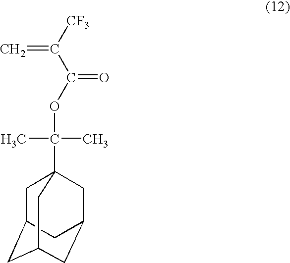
[CF3]C(C(OC(C)(C)C12CC3CC(CC(C1)C3)C2)=O)=C
